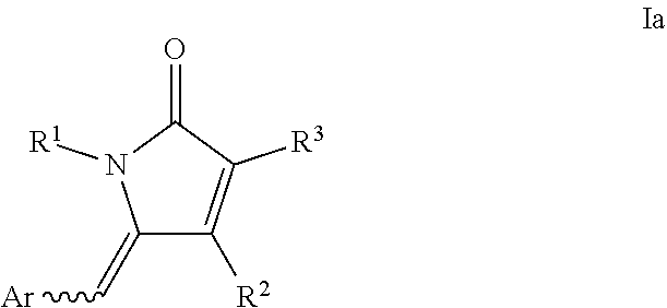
C1(=C[Ar])C([R2])=C([R3])C(=O)N1[R1]
